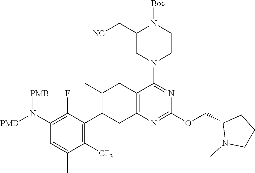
C1(N([PMB])[PMB])=C(F)C(C2CC3=C(CC2C)C(N2CCN([Boc])C(C[NC])C2)=NC(OCC2N(C)CCC2)=N3)=C([CF3])C(C)=C1
